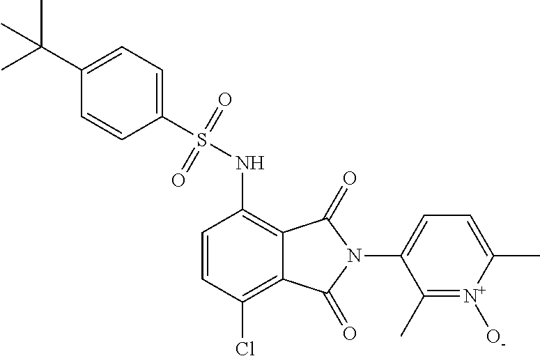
C1=CC(Cl)=C2C(=C1NS(=O)(=O)C1=CC=C(C(C)(C)C)C=C1)C(=O)N(C1=CC=C(C)[N+]([O-])=C1C)C2=O
